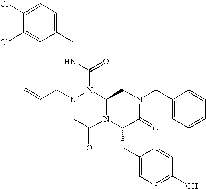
N(C(=O)N1N(CC=C)CC(=O)N2C1CN(CC1=CC=CC=C1)C(=O)C2CC1=CC=C(O)C=C1)CC1=CC=C(Cl)C(Cl)=C1
